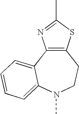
C12=C(C3=CC=CC=C3N(C)CC1)N=C(C)S2
